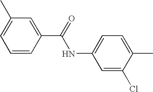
C1=CC(C(=O)NC2=CC=C(C)C(Cl)=C2)=CC(C)=C1
